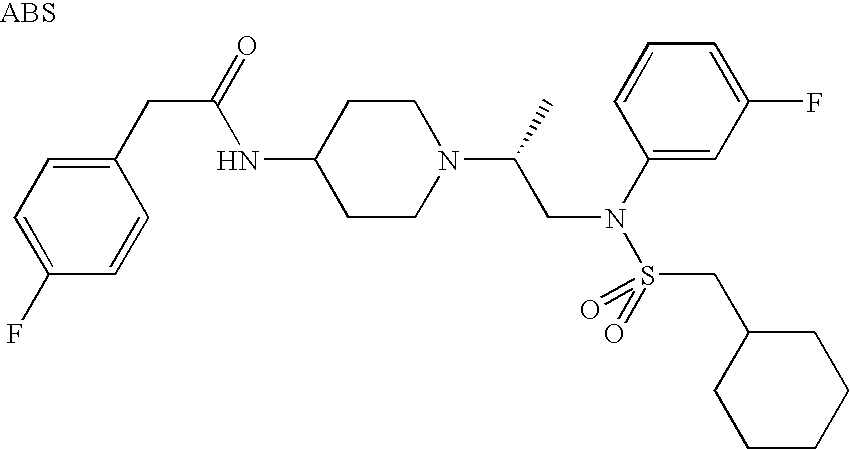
N(C1CCN(C(CN(C2=CC(F)=CC=C2)S(CC2CCCCC2)(=O)=O)C)CC1)C(CC1=CC=C(F)C=C1)=O
